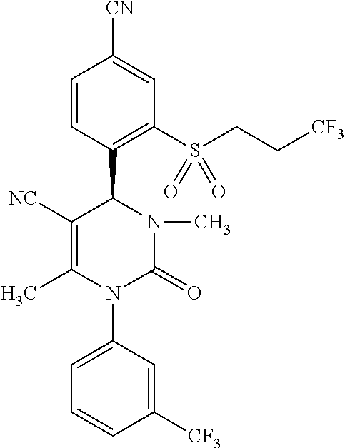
C1([NC])=C(C)N(C2=CC=CC([CF3])=C2)C(=O)N(C)C1C1=C(S(CC[CF3])(=O)=O)C=C([CN])C=C1
